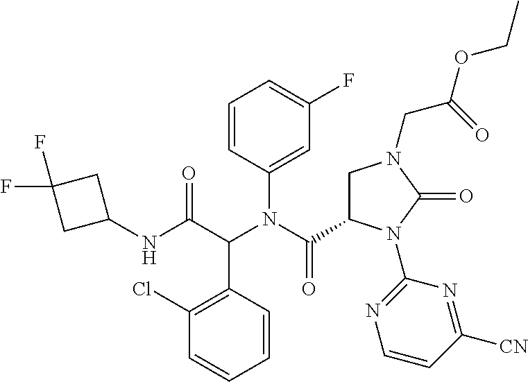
C1=CC(N(C(C2CN(CC(OCC)=O)C(=O)N2C2=NC=CC([CN])=N2)=O)C(C(NC2CC(F)(F)C2)=O)C2=C(Cl)C=CC=C2)=CC(F)=C1
